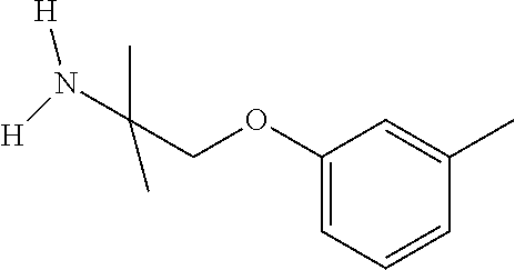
[H]N([H])C(COC1=CC=CC(C)=C1)(C)C
